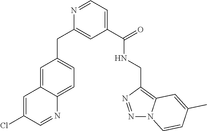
C1=C2C(=CC=C1CC1=CC(C(NCC3=C4N(N=N3)C=CC(C)=C4)=O)=CC=N1)N=CC(Cl)=C2
